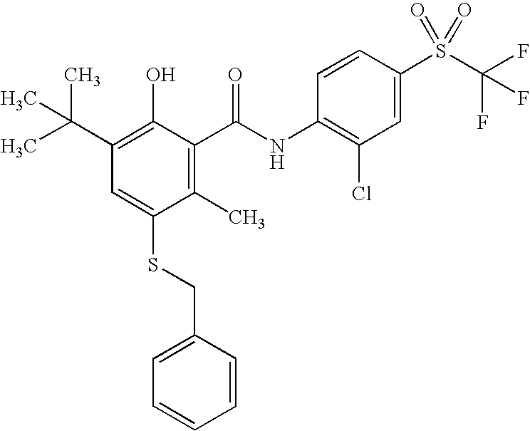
C1=C(SCC2=CC=CC=C2)C(C)=C(C(NC2=C(Cl)C=C(S(C(F)(F)F)(=O)=O)C=C2)=O)C(O)=C1C(C)(C)C
